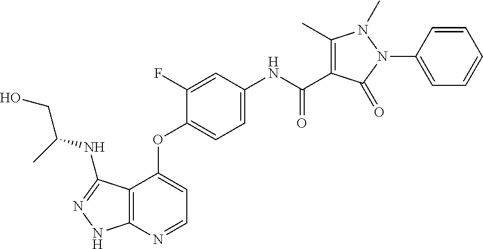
C12=C(N=CC=C1OC1=CC=C(NC(C3=C(C)N(C)N(C4=CC=CC=C4)C3=O)=O)C=C1F)NN=C2NC(CO)C
